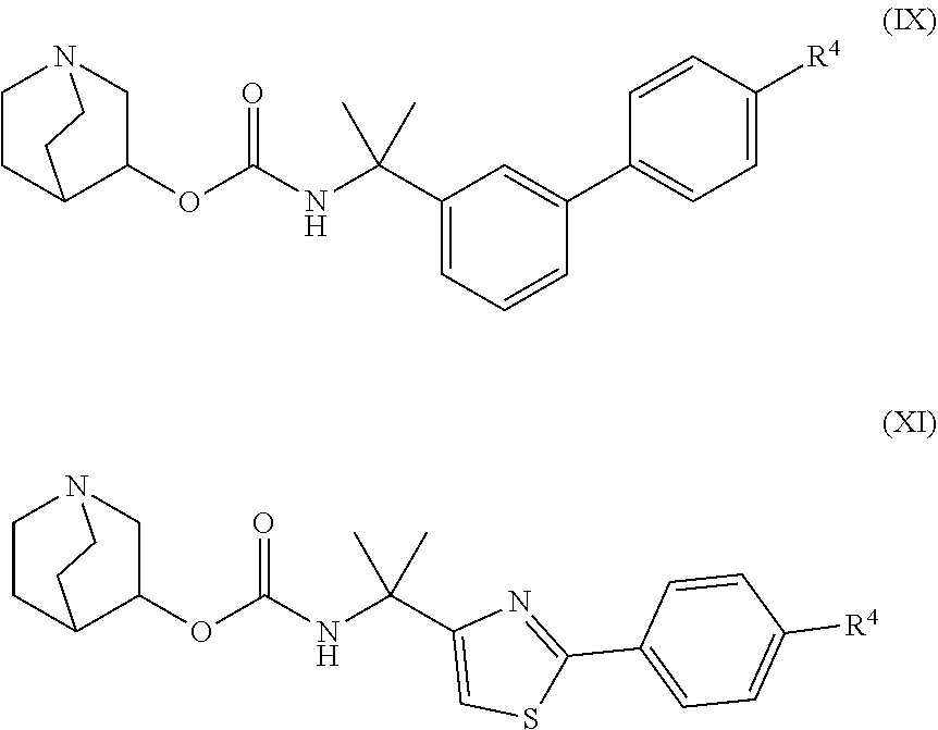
C1(OC(NC(C2=CC=CC(C3=CC=C([R4])C=C3)=C2)(C)C)=O)CN2CCC1CC2.C1(OC(NC(C2=CSC(C3=CC=C([R4])C=C3)=N2)(C)C)=O)CN2CCC1CC2
